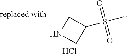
C1(S(C)(=O)=O)CNC1.Cl
